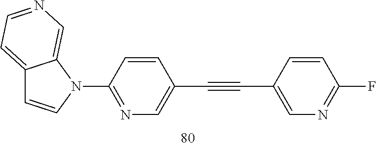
C12=CC=NC=C1N(C1=NC=C(C#CC3=CN=C(F)C=C3)C=C1)C=C2
